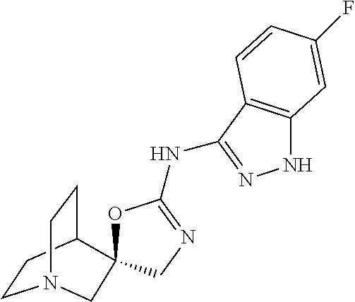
O1C2(C3CCN(CC3)C2)CN=C1NC1=NNC2=C1C=CC(F)=C2
